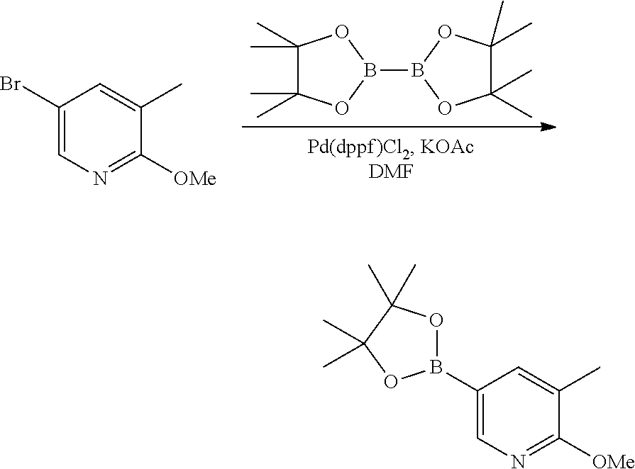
B1(B2OC(C)(C)C(C)(C)O2)OC(C)(C)C(C)(C)O1.C1(Br)=CN=C([OMe])C(C)=C1.C1(B2OC(C)(C)C(C)(C)O2)=CN=C([OMe])C(C)=C1
